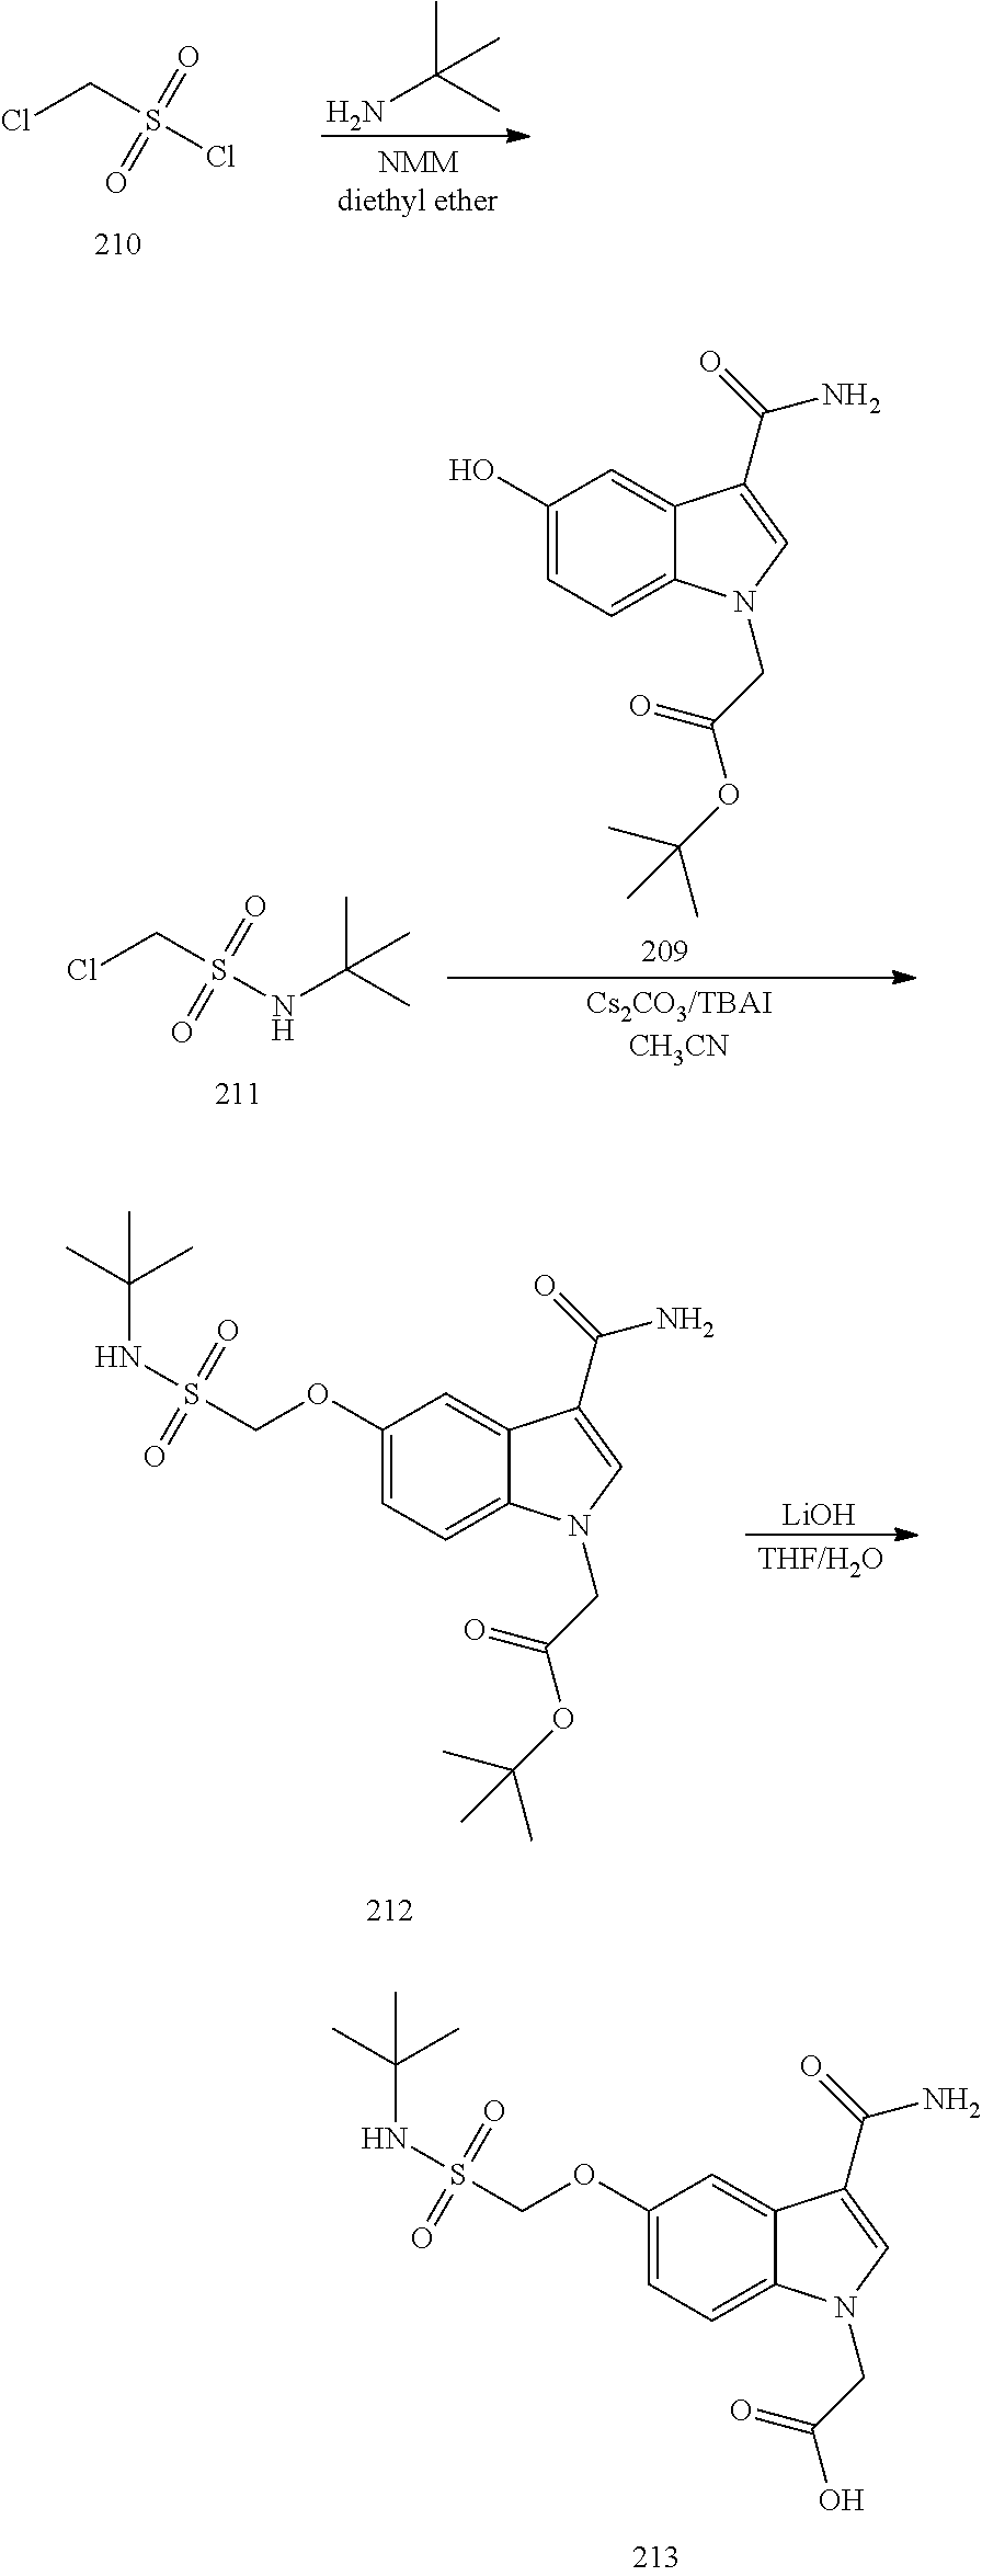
ClCS(Cl)(=O)=O.NC(C)(C)C.C1(O)=CC=C2C(=C1)C(C(=O)N)=CN2CC(OC(C)(C)C)=O.ClCS(NC(C)(C)C)(=O)=O.C1(OCS(NC(C)(C)C)(=O)=O)=CC=C2C(=C1)C(C(=O)N)=CN2CC(OC(C)(C)C)=O.[LiOH].C1(OCS(NC(C)(C)C)(=O)=O)=CC=C2C(=C1)C(C(=O)N)=CN2CC(O)=O
